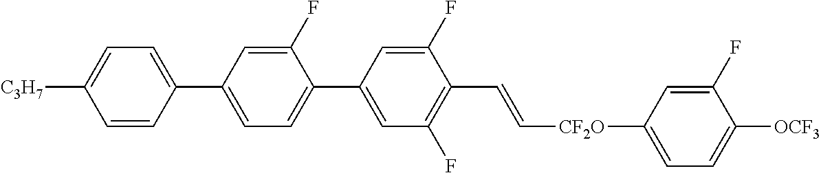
C1(F)=CC(C2=CC=C([C3H7])C=C2)=CC=C1C1=CC(F)=C(C=C[CF2O]C2=CC=C([OCF3])C(F)=C2)C(F)=C1
